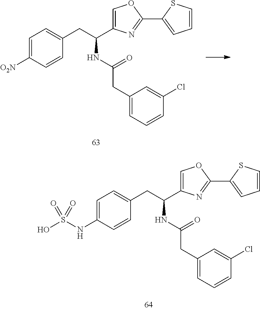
C1=C(C(CC2=CC=C([O2N])C=C2)NC(CC2=CC=CC(Cl)=C2)=O)N=C(C2=CC=CS2)O1.C1=C(C(CC2=CC=C(NS(O)(=O)=O)C=C2)NC(CC2=CC=CC(Cl)=C2)=O)N=C(C2=CC=CS2)O1
